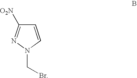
C1=CN(CBr)N=C1[O2N]
